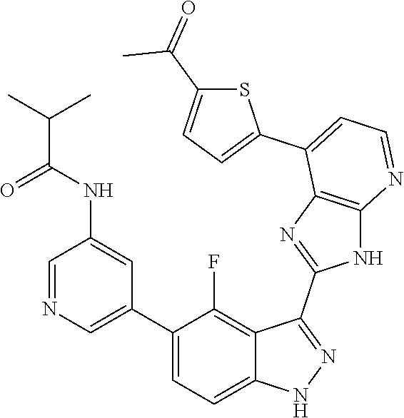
C1=NC=C(C2=CC=C3C(=C2F)C(C2=NC4=C(N2)N=CC=C4C2=CC=C(C(=O)C)S2)=NN3)C=C1NC(C(C)C)=O
